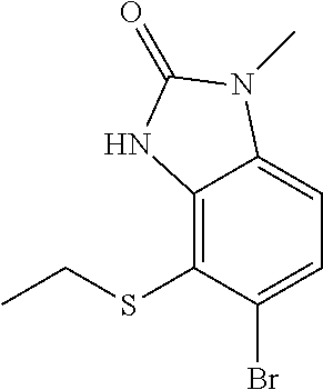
C12=C(SCC)C(Br)=CC=C1N(C)C(=O)N2
